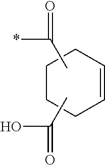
C1=CCCCC1.CC(*)=O.CC(=O)O
